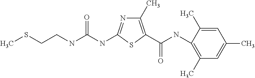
CSCCNC(NC1=NC(C)=C(C(=O)NC2=C(C)C=C(C)C=C2C)S1)=O
